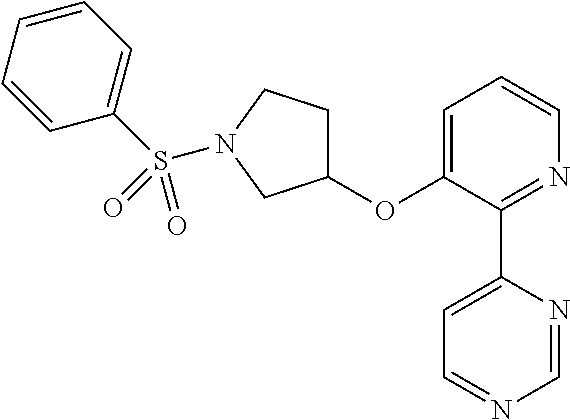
C1(OC2=CC=CN=C2C2=CC=NC=N2)CCN(S(C2=CC=CC=C2)(=O)=O)C1
